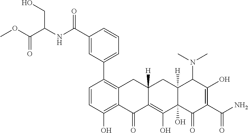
C1=CC(O)=C2C(=C1C1=CC=CC(C(NC(C(OC)=O)CO)=O)=C1)CC1([H])C(=C(O)C3(O)C([H])(C1)C(N(C)C)C(O)=C(C(N)=O)C3=O)C2=O
